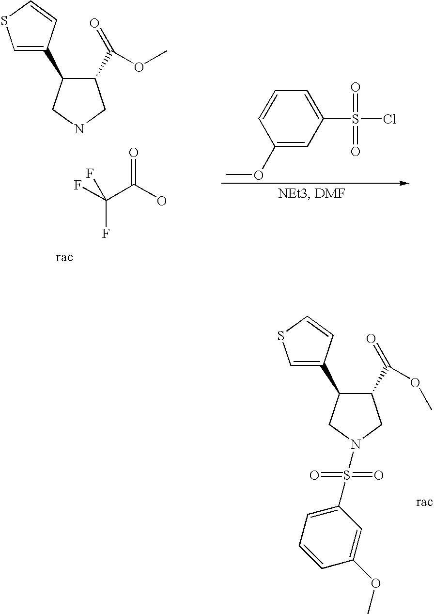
FC(C(O)=O)(F)F.C1=C(OC)C=CC=C1S(Cl)(=O)=O.C1=C(C2C(C(OC)=O)CNC2)C=CS1.C1=C(C2C(C(OC)=O)CN(S(C3=CC=CC(OC)=C3)(=O)=O)C2)C=CS1
